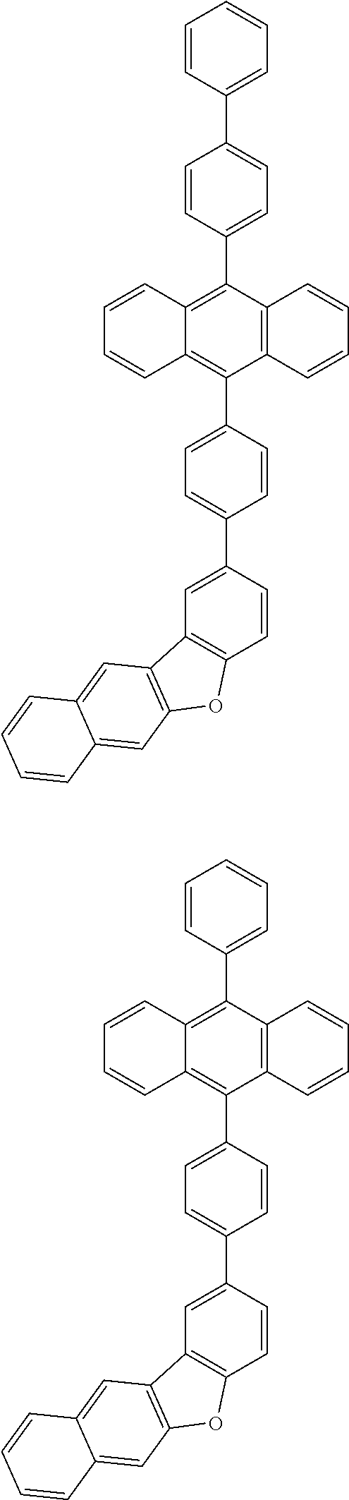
C1(C2=C3C(=C(C4=CC=C(C5=CC6=C(C=C5)OC5=C6C=C6C(=C5)C=CC=C6)C=C4)C4=C2C=CC=C4)C=CC=C3)=CC=C(C2=CC=CC=C2)C=C1.C1(C2=C3C(=C(C4=CC=C(C5=CC6=C(C=C5)OC5=C6C=C6C(=C5)C=CC=C6)C=C4)C4=C2C=CC=C4)C=CC=C3)=CC=CC=C1
